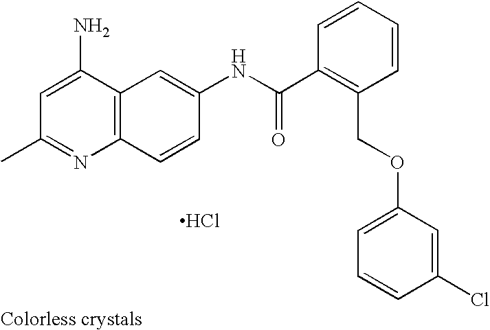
CC1=NC2=C(C(N)=C1)C=C(NC(C1=C(COC3=CC=CC(Cl)=C3)C=CC=C1)=O)C=C2.Cl
